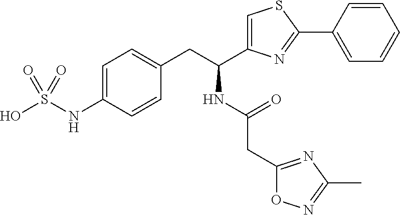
C(C(NC(C1=CSC(C2=CC=CC=C2)=N1)CC1=CC=C(NS(O)(=O)=O)C=C1)=O)C1=NC(C)=NO1
